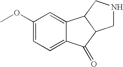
C1(OC)=CC=C2C(=C1)C1C(C2=O)CNC1
